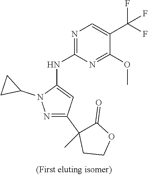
C1(C2(C)C(=O)OCC2)=NN(C2CC2)C(NC2=NC=C(C(F)(F)F)C(OC)=N2)=C1
